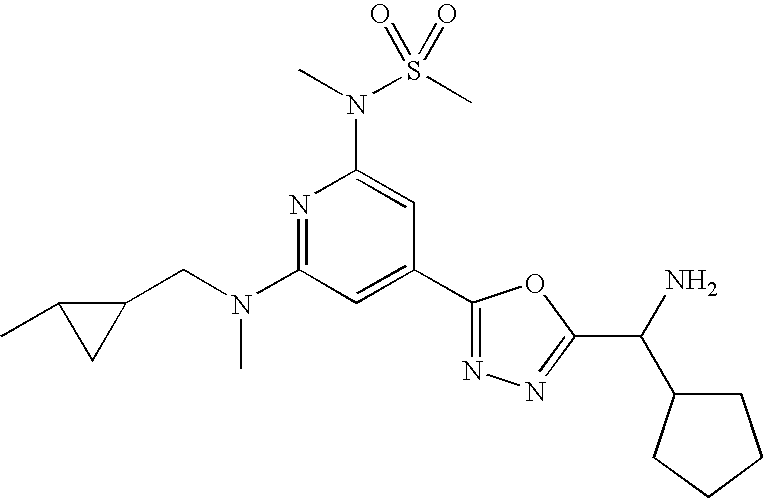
N1=C(N(CC2C(C)C2)C)C=C(C2=NN=C(C(N)C3CCCC3)O2)C=C1N(S(C)(=O)=O)C
